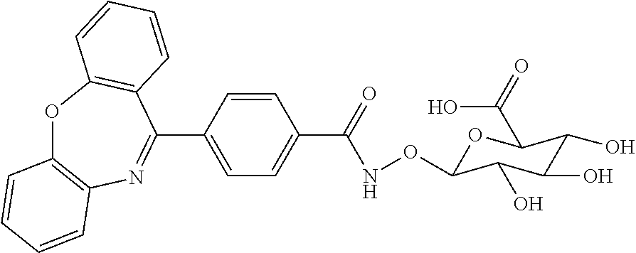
O1C2=C(N=C(C3=CC=C(C(NOC4OC(C(=O)O)C(O)C(O)C4O)=O)C=C3)C3=C1C=CC=C3)C=CC=C2
